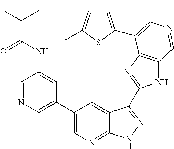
C1(C2=CN=CC(NC(C(C)(C)C)=O)=C2)=CN=C2C(=C1)C(C1=NC3=C(N1)C=NC=C3C1=CC=C(C)S1)=NN2
